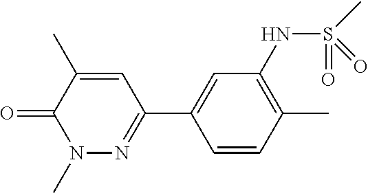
O=C1C(C)=CC(C2=CC(NS(C)(=O)=O)=C(C)C=C2)=NN1C
